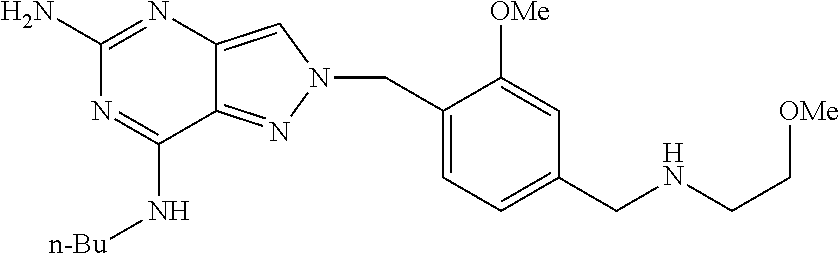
N1=C(N)N=C(N[n-Bu])C2=NN(CC3=CC=C(CNCC[OMe])C=C3[OMe])C=C12
